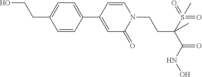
C1=CC(C2=CC=C(CCO)C=C2)=CC(=O)N1CCC(S(=O)(=O)C)(C(=O)NO)C
